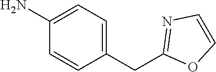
C1=CC(CC2=NC=CO2)=CC=C1N
